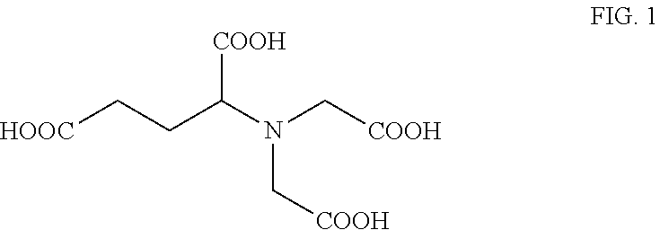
[HOOC]CCC(N(C[COOH])C[COOH])[COOH]
